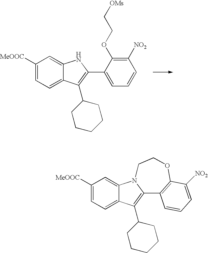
C1([MeOOC])=CC=C2C(=C1)NC(C1=CC=CC([NO2])=C1OCC[OMs])=C2C1CCCCC1.C1([MeOOC])=CC=C2C(=C1)N1C(=C2C2CCCCC2)C2=C(OCC1)C([NO2])=CC=C2
